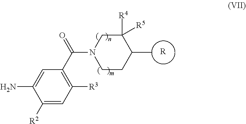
C1([R4])([R5])CN(C(C2=C([R3])C=C([R2])C(N)=C2)=O)CCC1C.[R]
